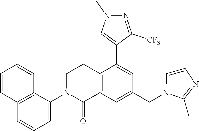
C1N(C2=CC=CC3=C2C=CC=C3)C(=O)C2=C(C1)C(C1=CN(C)N=C1[CF3])=CC(CN1C(C)=NC=C1)=C2
